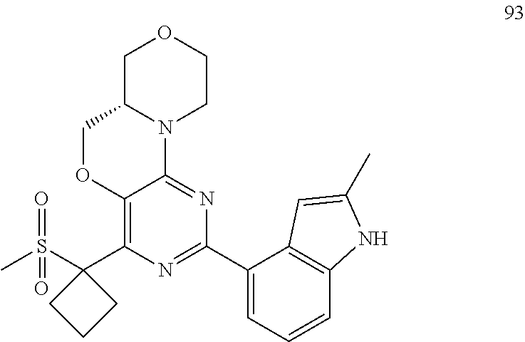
C1C2N(CCO1)C1=NC(C3=CC=CC4=C3C=C(C)N4)=NC(C3(S(C)(=O)=O)CCC3)=C1OC2
